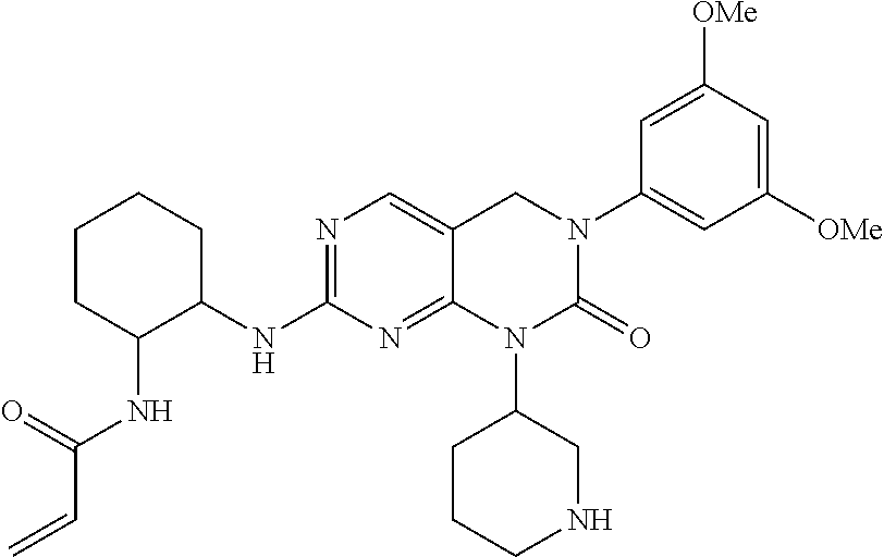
C1(NC2=NC=C3C(=N2)N(C2CCCNC2)C(=O)N(C2=CC([OMe])=CC([OMe])=C2)C3)CCCCC1NC(C=C)=O
